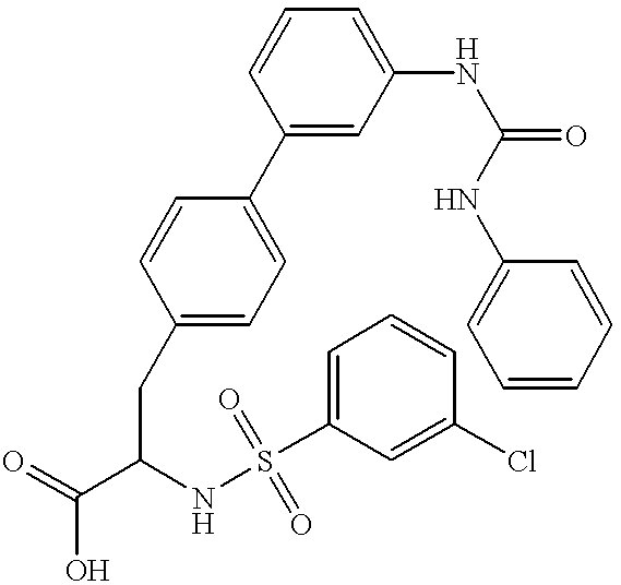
C1(C2=CC=C(CC(C(=O)O)NS(=O)(C3=CC=CC(Cl)=C3)=O)C=C2)=CC(NC(=O)NC2=CC=CC=C2)=CC=C1
